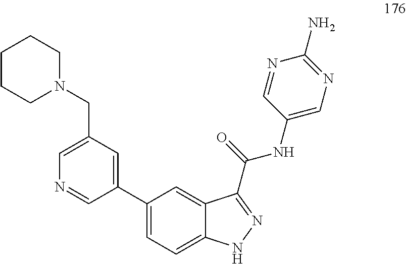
C1(C2=CC(CN3CCCCC3)=CN=C2)=CC=C2C(=C1)C(C(NC1=CN=C(N)N=C1)=O)=NN2
